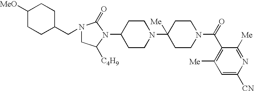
C1([MeO])CCC(CN2CC([C4H9])N(C3CCN(C4([Me])CCN(C(=O)C5=C([Me])C=C([CN])N=C5[Me])CC4)CC3)C2=O)CC1
